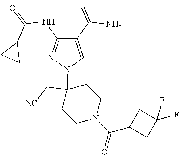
C1(C(=O)N)=CN(C2(C[NC])CCN(C(C3CC(F)(F)C3)=O)CC2)N=C1NC(=O)C1CC1
